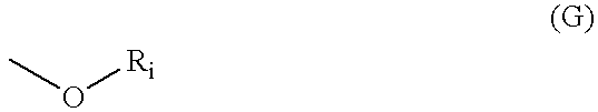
CO[Ri]
